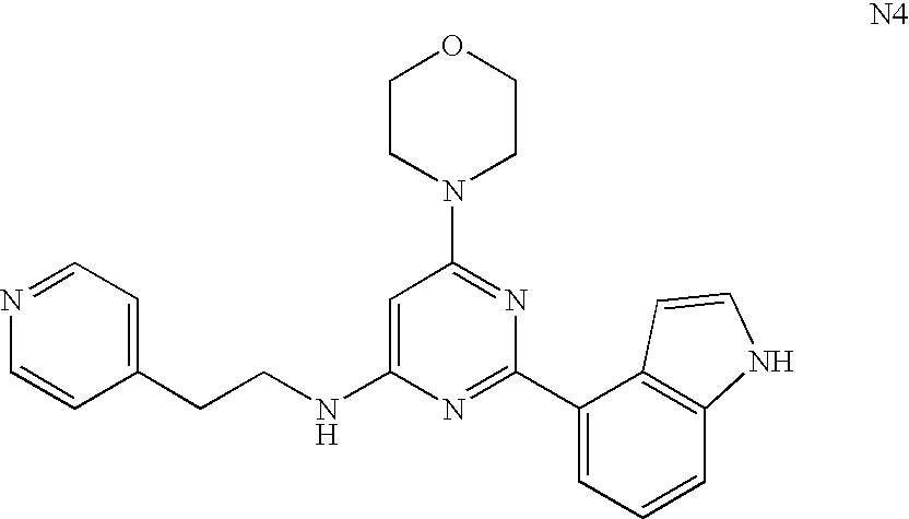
C1CN(C2=NC(C3=CC=CC4=C3C=CN4)=NC(NCCC3=CC=NC=C3)=C2)CCO1
